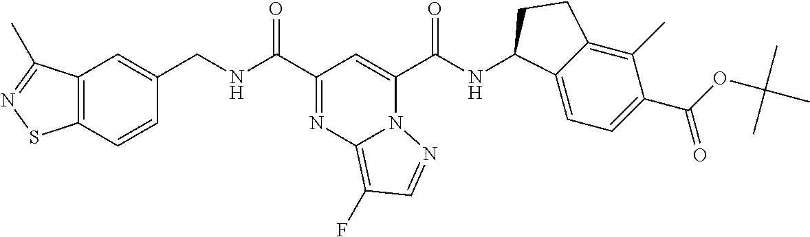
C12=C(C=CC(CNC(C3=NC4=C(F)C=NN4C(C(NC4C5=CC=C(C(=O)OC(C)(C)C)C(C)=C5CC4)=O)=C3)=O)=C1)SN=C2C
